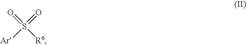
O=S([R6])(=O)[Ar]
